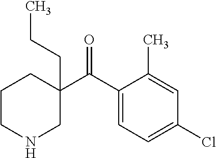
C1(C(C2=CC=C(Cl)C=C2C)=O)(CCC)CCCNC1
